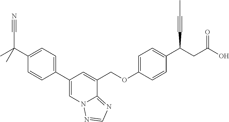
C1(C2=CC=C(C(C)(C#N)C)C=C2)=CN2C(=NC=N2)C(COC2=CC=C(C(CC(O)=O)C#CC)C=C2)=C1
